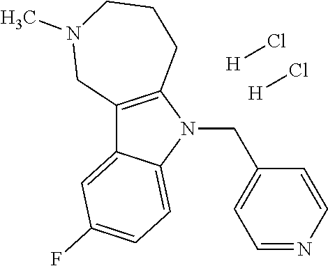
C12=C(N(CC3=CC=NC=C3)C3=CC=C(F)C=C13)CCCN(C)C2.[H]Cl.[H]Cl
